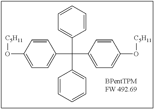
[C5H11]OC1=CC=C(C(C2=CC=C(O[C5H11])C=C2)(C2=CC=CC=C2)C2=CC=CC=C2)C=C1
